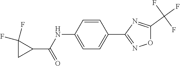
C1=C(NC(C2C(F)(F)C2)=O)C=CC(C2=NOC(C(F)(F)F)=N2)=C1
